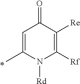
C1=C(C)N([Rd])C([Rf])=C([Re])C1=O
